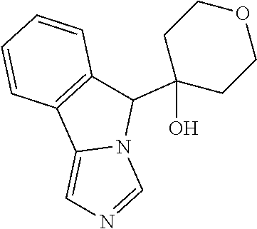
C1(C2(O)CCOCC2)C2=C(C3=CN=CN13)C=CC=C2
